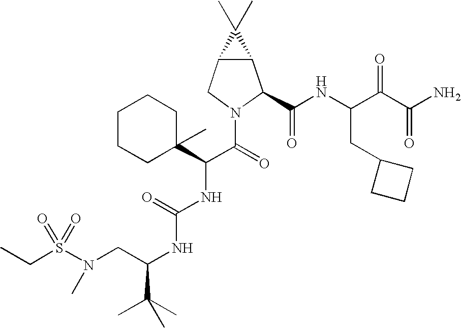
S(N(CC(NC(NC(C(=O)N1C(C(NC(C(C(N)=O)=O)CC2CCC2)=O)C2C(C1)C2(C)C)C1(C)CCCCC1)=O)C(C)(C)C)C)(=O)(=O)CC
